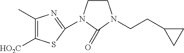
C1(C)=C([HO2C])SC(N2C(=O)N(CCC3CC3)CC2)=N1
